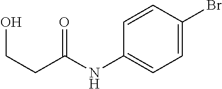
C1=C(Br)C=CC(NC(CCO)=O)=C1
